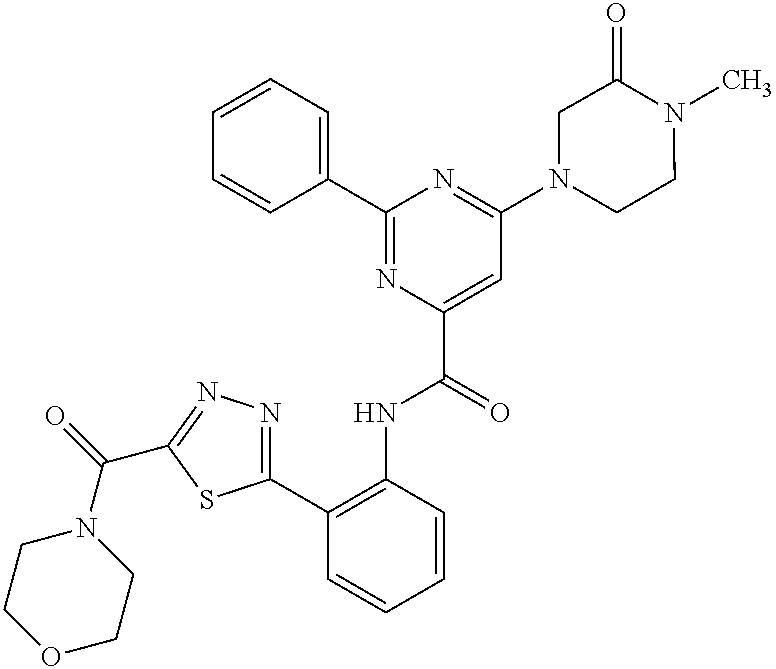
C1=CC=C(C2=NC(C(NC3=C(C4=NN=C(C(N5CCOCC5)=O)S4)C=CC=C3)=O)=CC(N3CCN(C)C(=O)C3)=N2)C=C1
